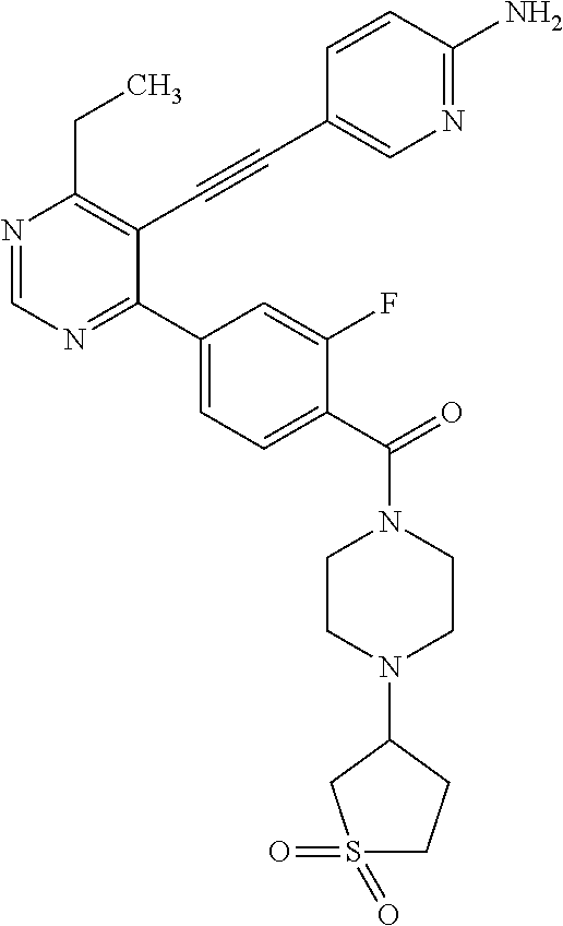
N1=CN=C(C2=CC=C(C(=O)N3CCN(C4CCS(=O)(=O)C4)CC3)C(F)=C2)C(C#CC2=CN=C(N)C=C2)=C1CC
